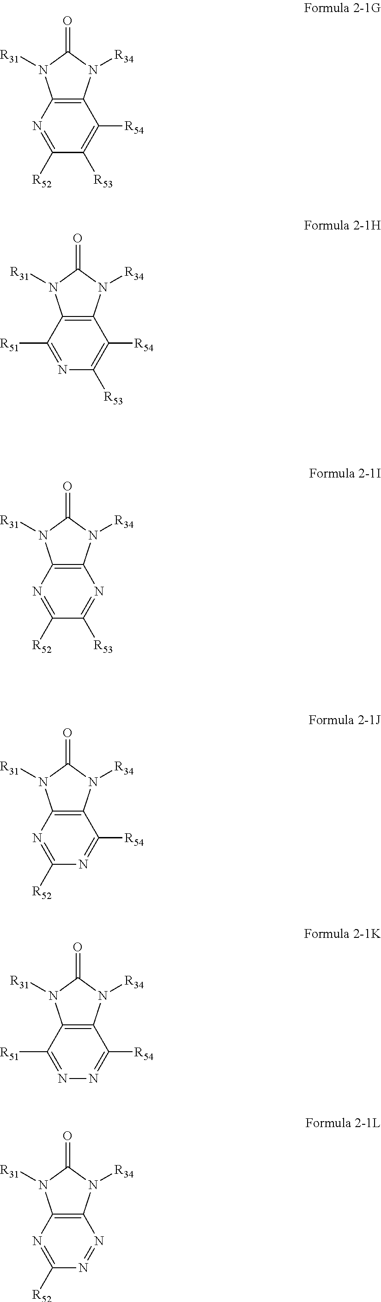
C12=C(N=C([R52])C([R53])=C1[R54])N([R31])C(=O)N2[R34].C12=C(C([R51])=NC([R53])=C1[R54])N([R31])C(=O)N2[R34].C12=C(N=C([R52])C([R53])=N1)N([R31])C(=O)N2[R34].C12=C(N=C([R52])N=C1[R54])N([R31])C(=O)N2[R34].C12=C(C([R51])=NN=C1[R54])N([R31])C(=O)N2[R34].C12=C(N=C([R52])N=N1)N([R31])C(=O)N2[R34]
